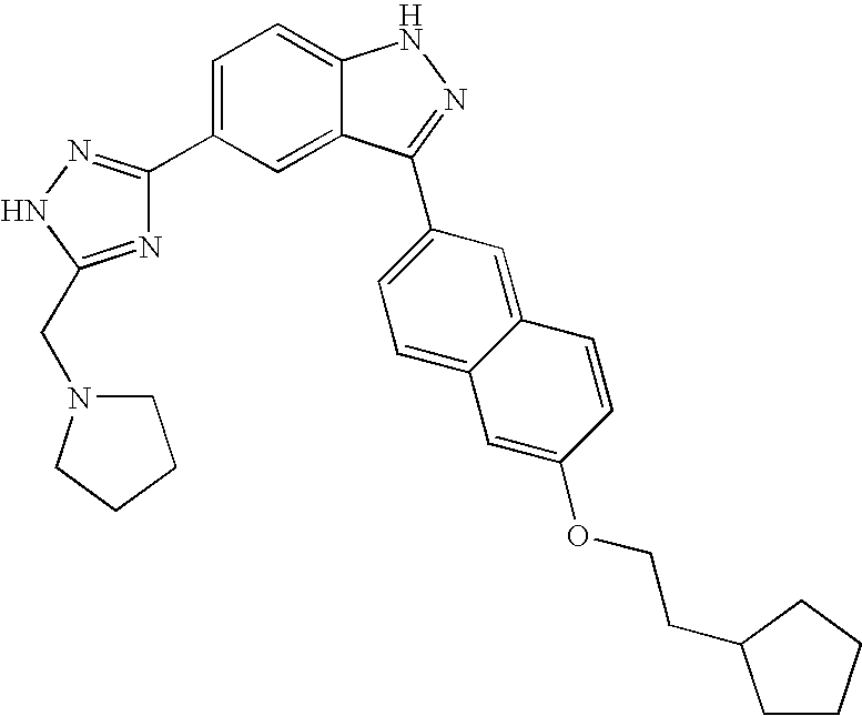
C1=C(C2=NNC(CN3CCCC3)=N2)C=C2C(=C1)NN=C2C1=CC=C2C(=C1)C=CC(OCCC1CCCC1)=C2
